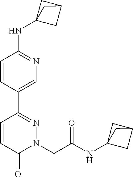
C1=CC(C2=NN(CC(NC34CC(C3)C4)=O)C(=O)C=C2)=CN=C1NC12CC(C1)C2
